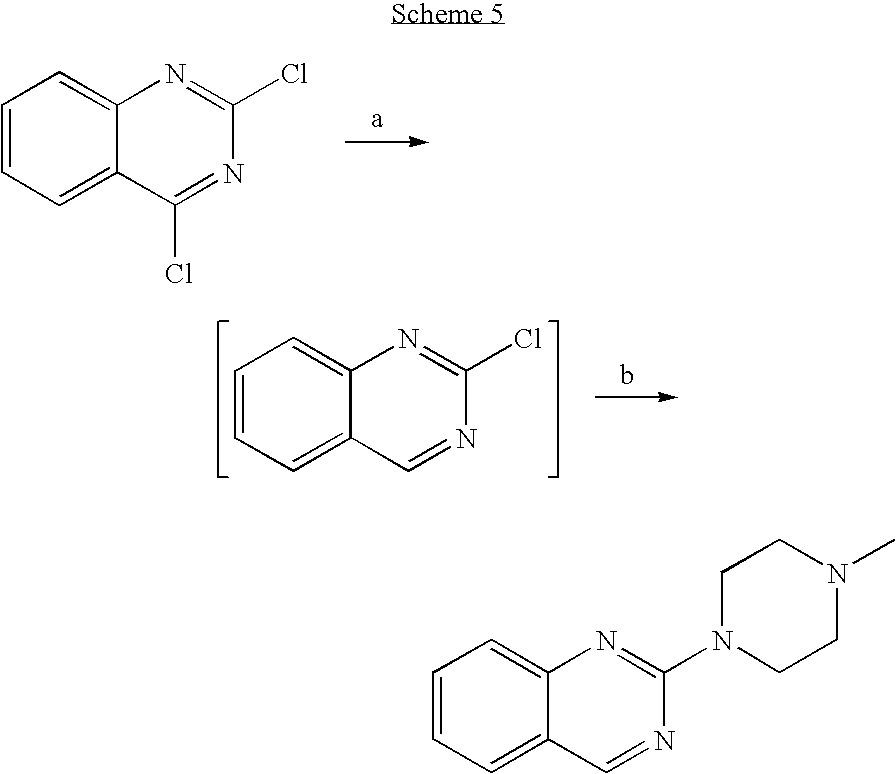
C1=CC=C2C(=C1)N=C(Cl)N=C2Cl.C1=CC=C2C(=C1)N=C(Cl)N=C2.C1=CC=C2C(=C1)N=C(N1CCN(C)CC1)N=C2
